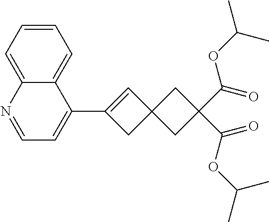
C1=CC=C2C(=C1)C(C1=CC3(C1)CC(C(OC(C)C)=O)(C(OC(C)C)=O)C3)=CC=N2
